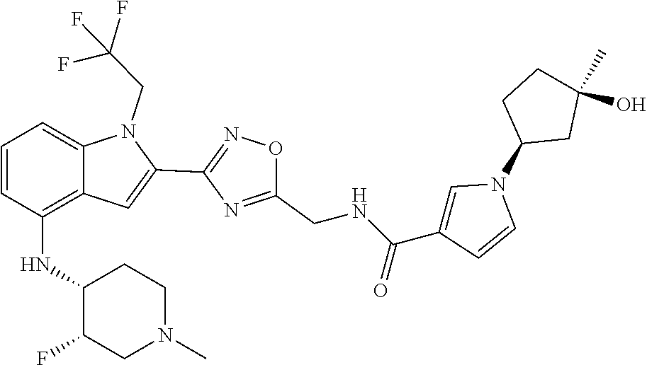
C12=C(NC3C(F)CN(C)CC3)C=CC=C1N(CC(F)(F)F)C(C1=NOC(CNC(C3=CN(C4CC(O)(C)CC4)C=C3)=O)=N1)=C2
